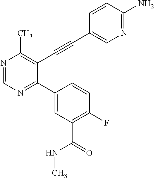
N1=CN=C(C2=CC(C(NC)=O)=C(F)C=C2)C(C#CC2=CN=C(N)C=C2)=C1C
